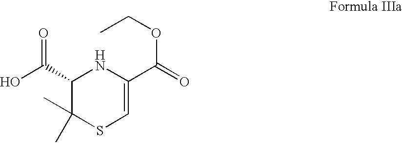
C1(C(O)=O)C(C)(C)SC=C(C(OCC)=O)N1
